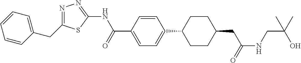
C1=CC(CC2=NN=C(NC(=O)C3=CC=C(C4CCC(CC(=O)NCC(O)(C)C)CC4)C=C3)S2)=CC=C1
